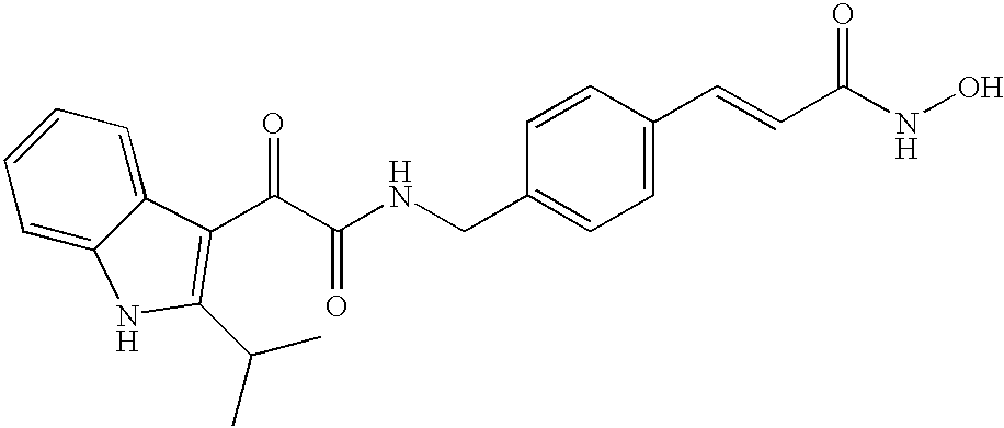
C(C1=CC=C(C=CC(NO)=O)C=C1)NC(C(C1=C(C(C)C)NC2=CC=CC=C21)=O)=O
